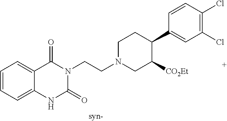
C1=CC=C2C(=C1)C(=O)N(CCN1CC([CO2Et])C(C3=CC(Cl)=C(Cl)C=C3)CC1)C(=O)N2
